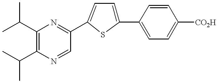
CC(C1=C(C(C)C)N=CC(C2=CC=C(C3=CC=C([CO2H])C=C3)S2)=N1)C
